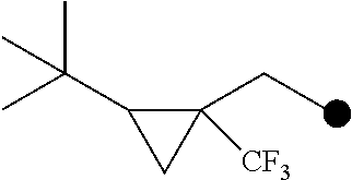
C1(C(C)(C)C)C(CC)([CF3])C1
